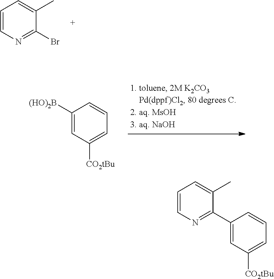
C1=CN=C(Br)C(C)=C1.C1([(HO)2B])=CC([CO2tBu])=CC=C1.C1(C2=NC=CC=C2C)=CC([CO2tBu])=CC=C1
